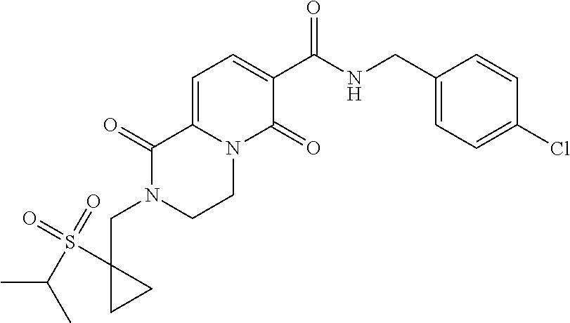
C(N1CCN2C(=CC=C(C(NCC3=CC=C(Cl)C=C3)=O)C2=O)C1=O)C1(S(=O)(=O)C(C)C)CC1
